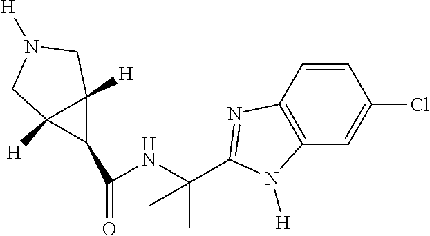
C1(C(NC(C)(C)C2=NC3=C(C=C(Cl)C=C3)N2[H])=O)C2([H])C1([H])CN([H])C2
